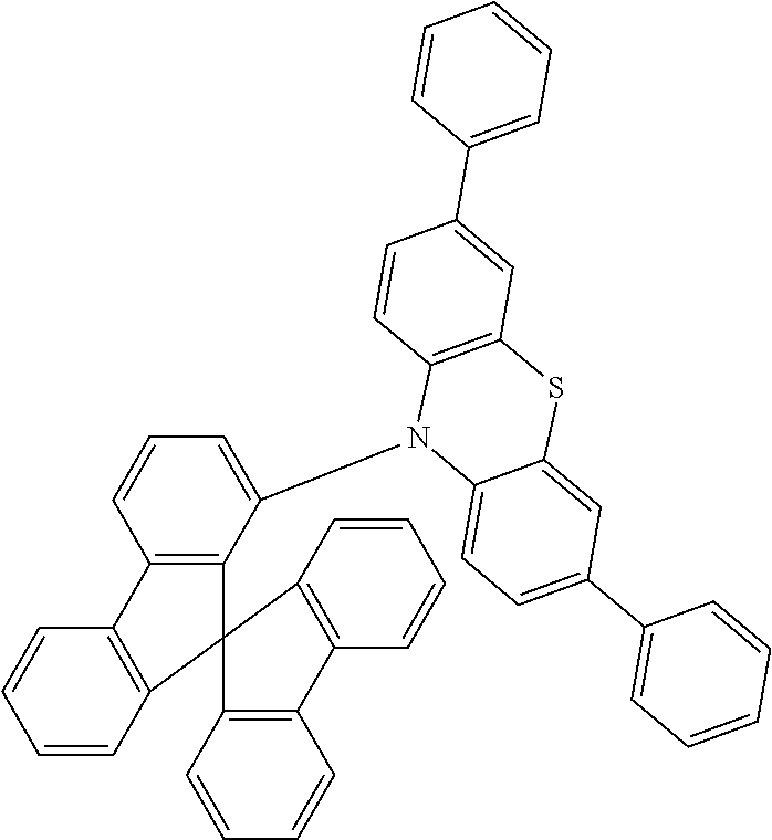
C1=CC2=C(C=C1)C1=C(C(N3C4=CC=C(C5=CC=CC=C5)C=C4SC4=C3C=CC(C3=CC=CC=C3)=C4)=CC=C1)C21C2=C(C=CC=C2)C2=C1C=CC=C2
